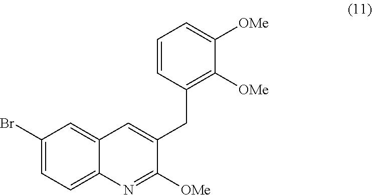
C1(Br)=CC=C2C(=C1)C=C(CC1=C([OMe])C([OMe])=CC=C1)C([OMe])=N2
